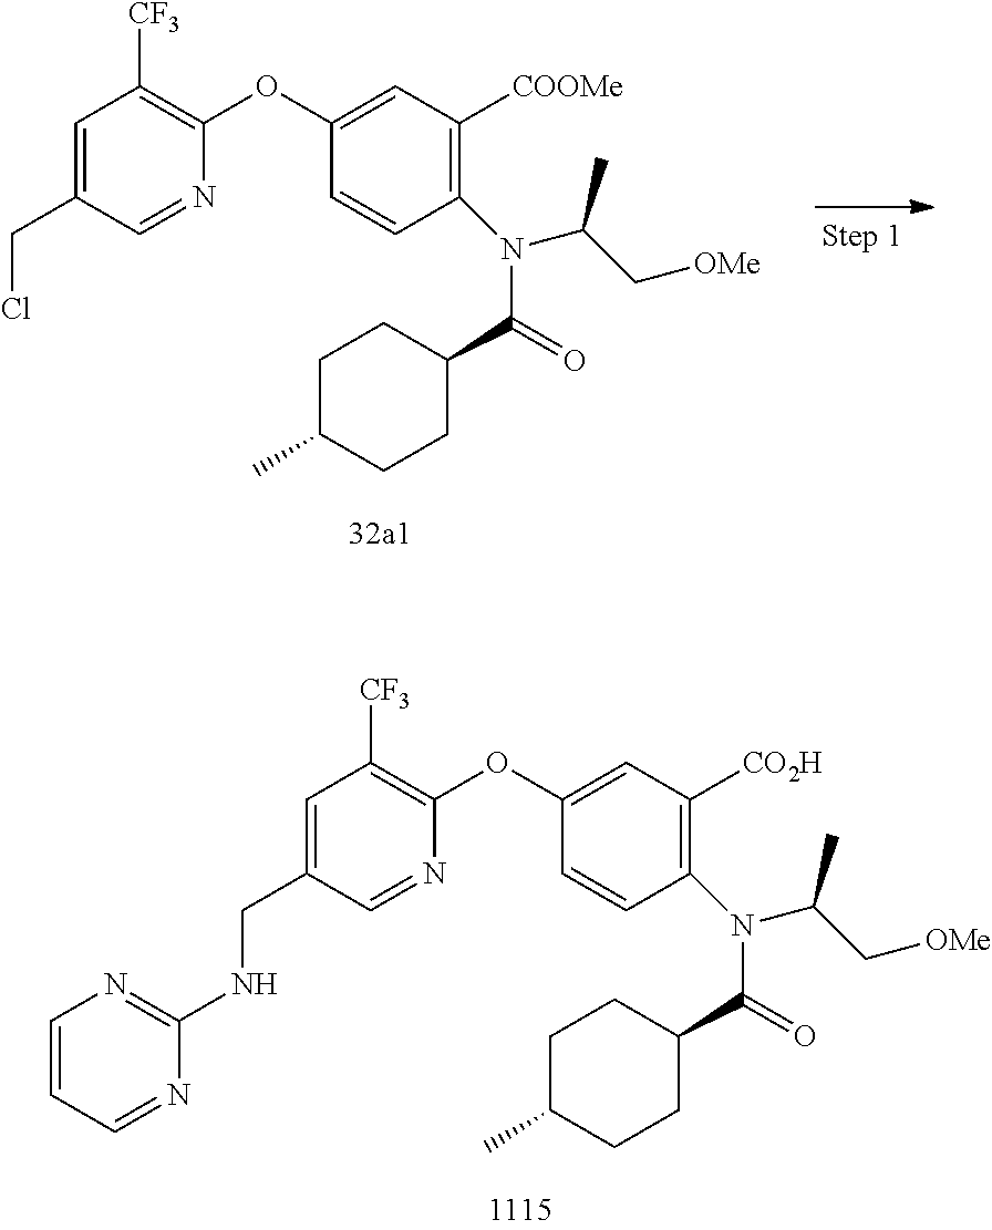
C1=C(CCl)C=NC(OC2=CC([COOMe])=C(N(C(C3CCC(C)CC3)=O)C(C[OMe])C)C=C2)=C1[CF3].C1=C(CNC2=NC=CC=N2)C=NC(OC2=CC([CO2H])=C(N(C(C3CCC(C)CC3)=O)C(C[OMe])C)C=C2)=C1[CF3]
